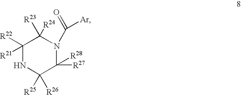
C1([R22])([R21])NC([R25])([R26])C([R27])([R28])N(C([Ar])=O)C1([R24])[R23]
